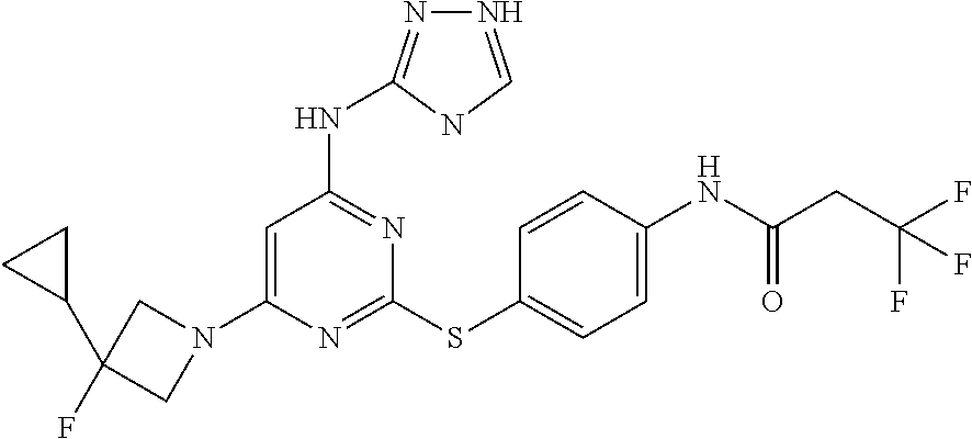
N1=CNC(NC2=NC(SC3=CC=C(NC(CC(F)(F)F)=O)C=C3)=NC(N3CC(C4CC4)(F)C3)=C2)=N1
